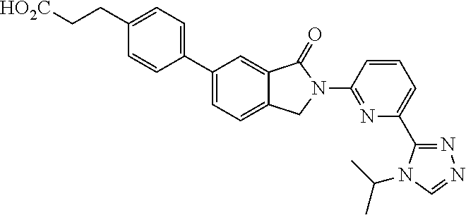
C1(CC[HO2C])=CC=C(C2=CC=C3C(=C2)C(=O)N(C2=NC(C4=NN=CN4C(C)C)=CC=C2)C3)C=C1
